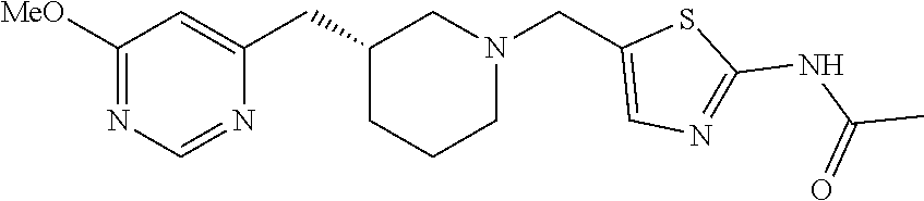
C1(CC2=CC([MeO])=NC=N2)CCCN(CC2=CN=C(NC(C)=O)S2)C1
